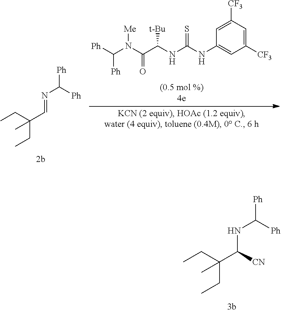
CCC(CC)(C=NC([Ph])[Ph])C.[Ph]C(N(C(C(NC(NC1=CC([CF3])=CC([CF3])=C1)=S)[t-Bu])=O)[Me])[Ph].CCC(CC)(C(NC([Ph])[Ph])[CN])C
